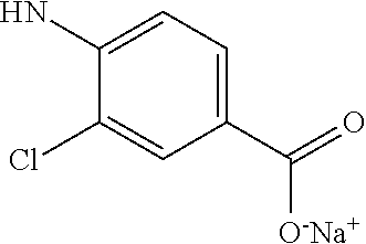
C1(C(=O)[O-Na+])=CC=C(N)C(Cl)=C1
